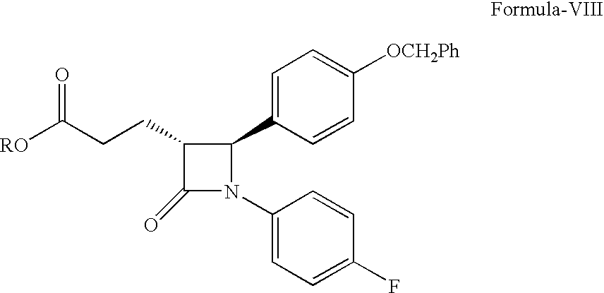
[RO]C(CCC1C(=O)N(C2=CC=C(F)C=C2)C1C1=CC=C([OCH2Ph])C=C1)=O
